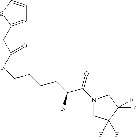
N(CCCCC(C(N1CC(F)(F)C(F)(F)C1)=O)N)C(CC1=CC=CS1)=O
